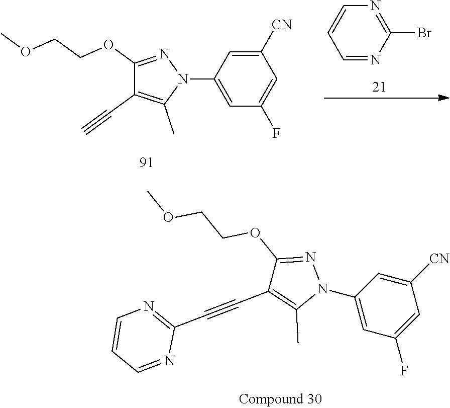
C1(N2N=C(OCCOC)C(C#CC3=NC=CC=N3)=C2C)=CC(F)=CC([CN])=C1.C1([CN])=CC(N2N=C(OCCOC)C(C#C)=C2C)=CC(F)=C1.C1=CC=NC(Br)=N1
